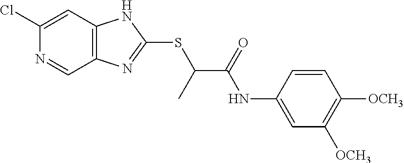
C1(Cl)=CC2=C(C=N1)N=C(SC(C(NC1=CC([OCH3])=C([OCH3])C=C1)=O)C)N2
